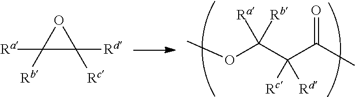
C1([Ra])([Rb])C([Rd])([Rc])O1.O(C(C(C(C)=O)([Rd])[Rc])([Rb])[Ra])C
